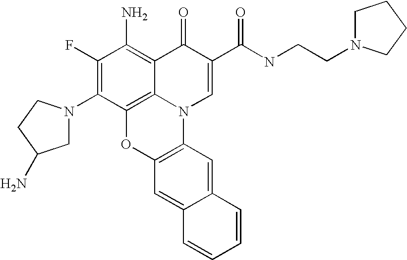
C1(F)=C(N2CC(N)CC2)C2=C3C(=C1N)C(=O)C(C(=O)NCCN1CCCC1)=CN3C1=C(O2)C=C2C(=C1)C=CC=C2
